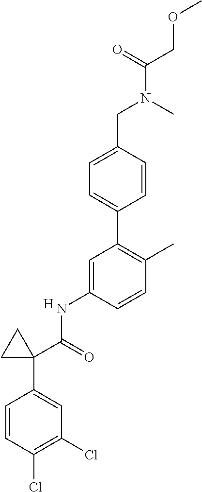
C1=CC(Cl)=C(Cl)C=C1C1(C(=O)NC2=CC(C3=CC=C(CN(C(=O)COC)C)C=C3)=C(C)C=C2)CC1.[H]
